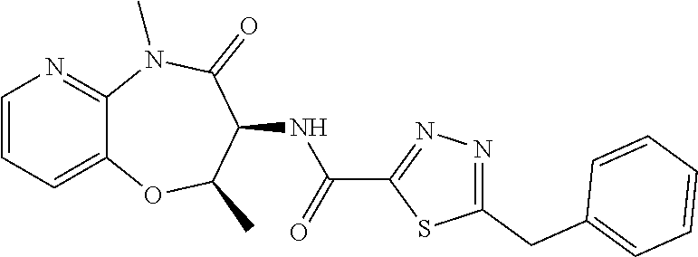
C12=CC=CN=C1N(C)C(=O)C(NC(C1=NN=C(CC3=CC=CC=C3)S1)=O)C(C)O2
